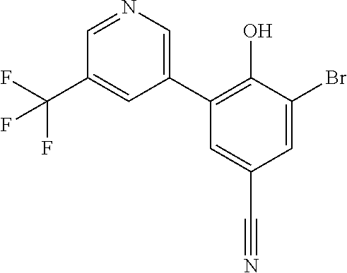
C1=C(Br)C(O)=C(C2=CN=CC(C(F)(F)F)=C2)C=C1C#N
